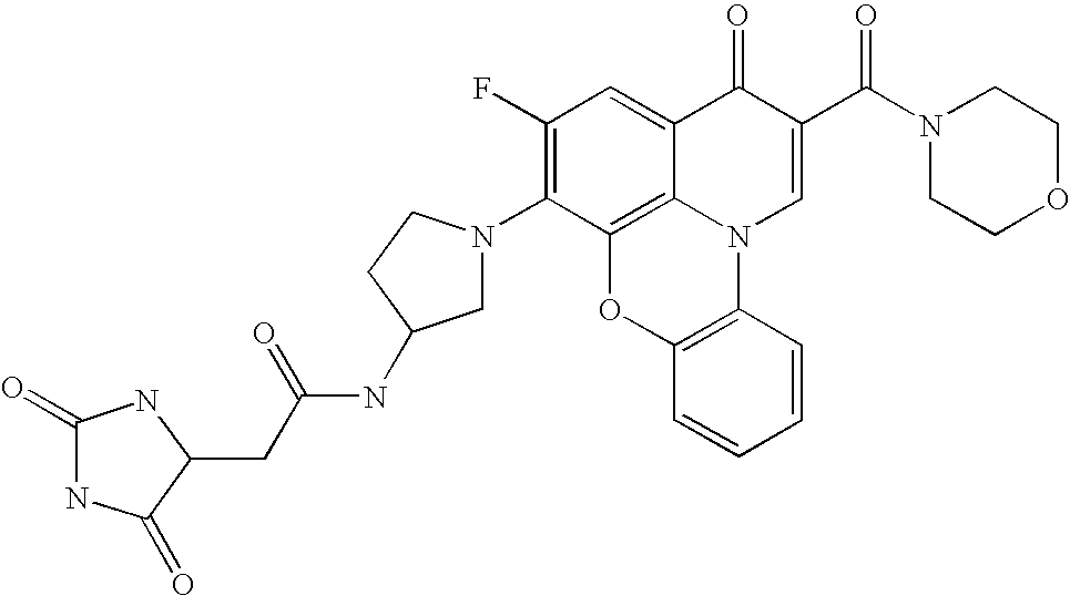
C1(F)=C(N2CC(NC(CC3NC(=O)NC3=O)=O)CC2)C2=C3C(=C1)C(=O)C(C(N1CCOCC1)=O)=CN3C1=C(O2)C=CC=C1
